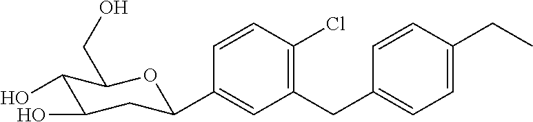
C1=CC(Cl)=C(CC2=CC=C(CC)C=C2)C=C1C1CC(O)C(O)C(CO)O1
